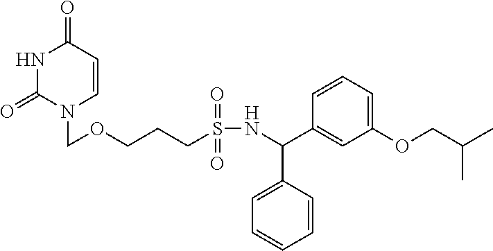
N1C(=O)N(COCCCS(NC(C2=CC(OCC(C)C)=CC=C2)C2=CC=CC=C2)(=O)=O)C=CC1=O
